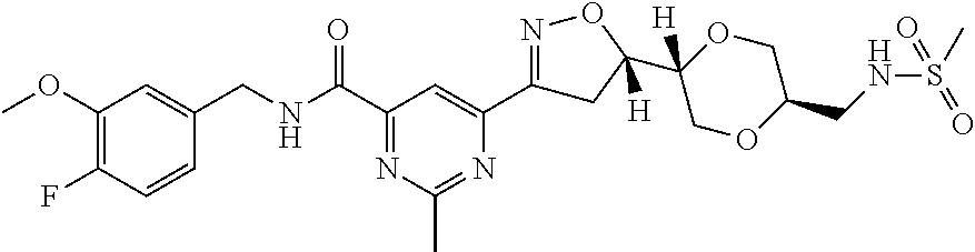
C1(OC)=C(F)C=CC(CNC(C2=NC(C)=NC(C3=NOC(C4([H])OCC(CNS(C)(=O)=O)OC4)([H])C3)=C2)=O)=C1
